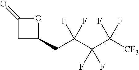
C1C(CC(C(C([CF3])(F)F)(F)F)(F)F)OC1=O
